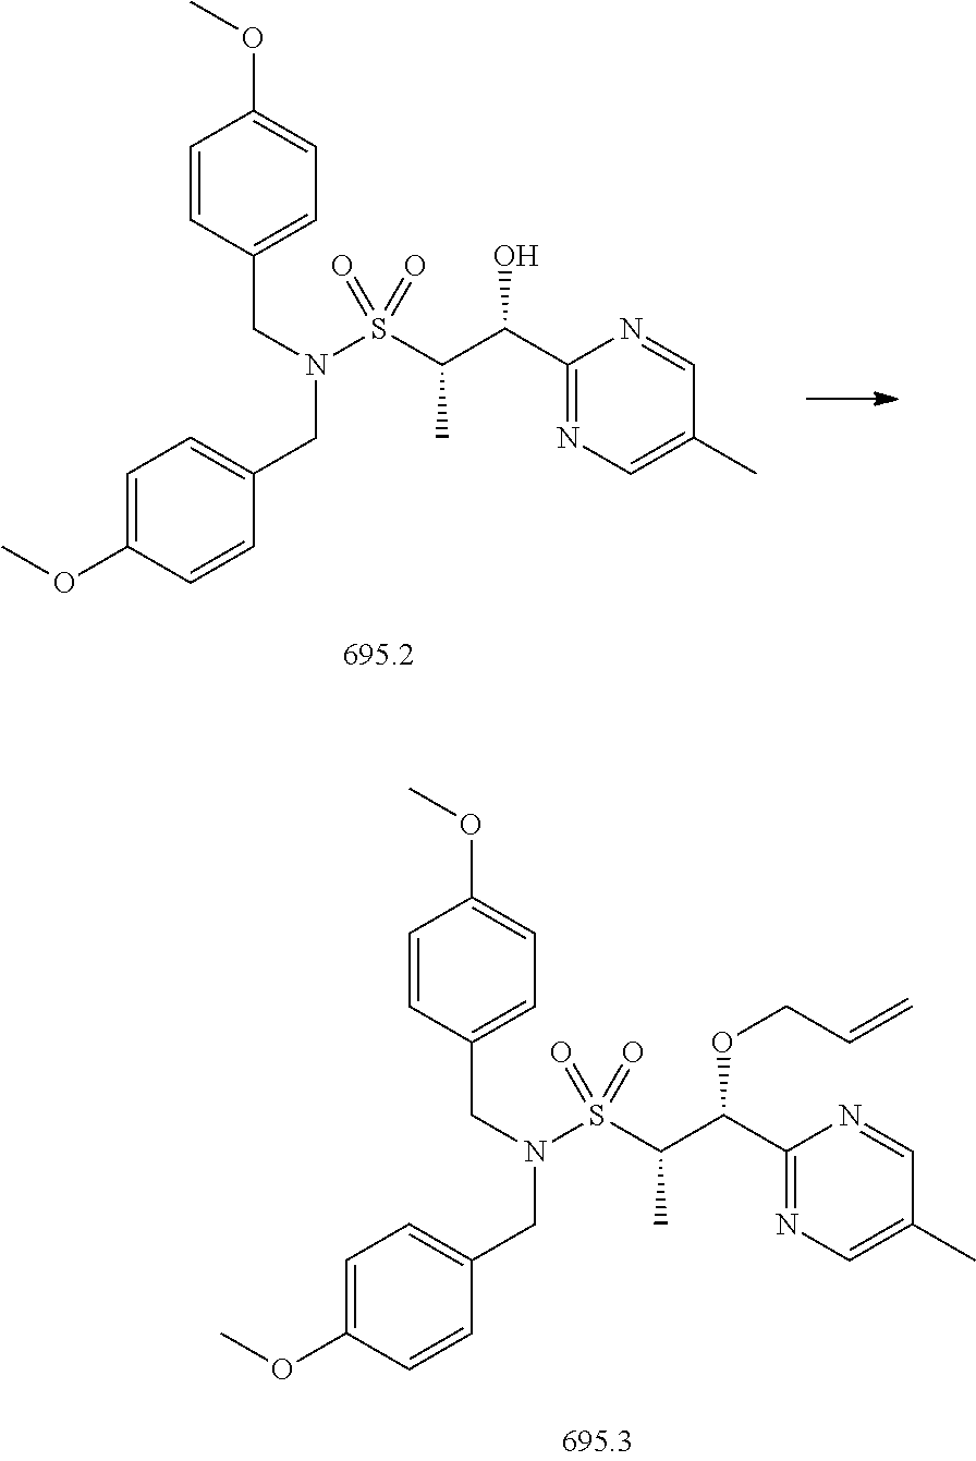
C1=CC(CN(CC2=CC=C(OC)C=C2)S(C(C(C2=NC=C(C)C=N2)O)C)(=O)=O)=CC=C1OC.C1=CC(CN(CC2=CC=C(OC)C=C2)S(C(C(C2=NC=C(C)C=N2)OCC=C)C)(=O)=O)=CC=C1OC
